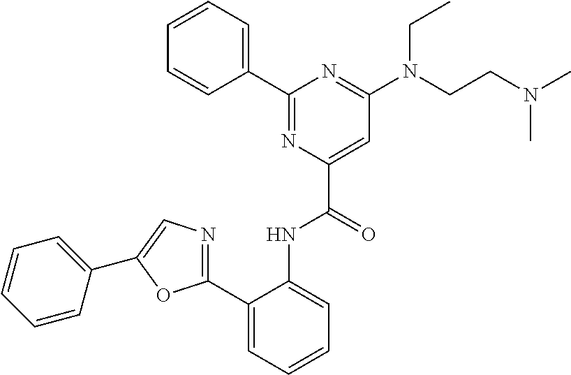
C1=CC=CC(C2=NC(C(=O)NC3=CC=CC=C3C3=NC=C(C4=CC=CC=C4)O3)=CC(N(CCN(C)C)CC)=N2)=C1
